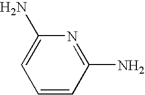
C1=CC(N)=NC(N)=C1
